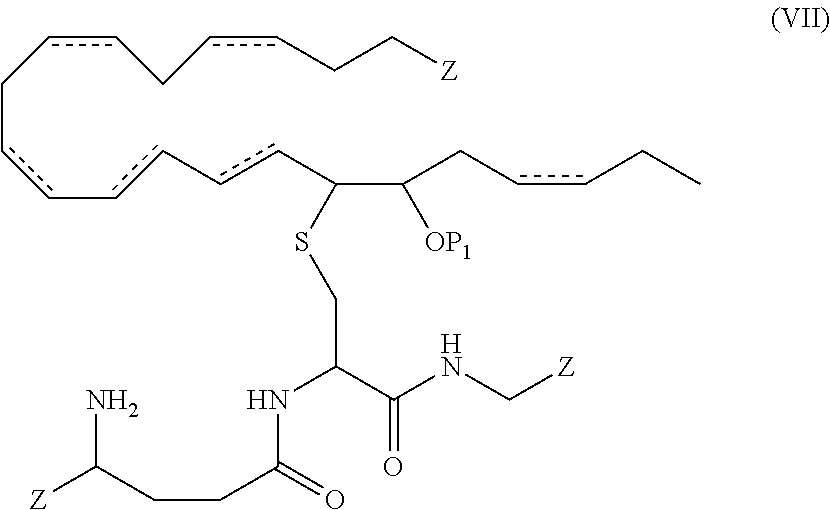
c(cCcc-cc-ccC(C(CccCC)[OP1])SCC(NC(=O)CCC(N)[Z])C(=O)NC[Z])CccCC[Z]
